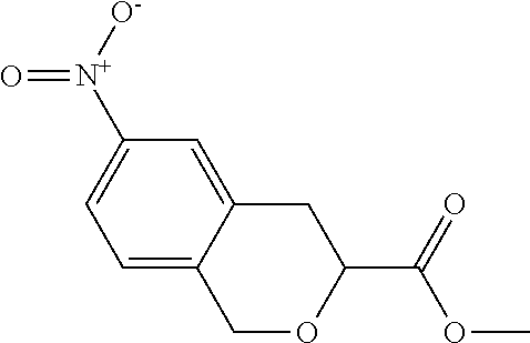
[N+](=O)(C1=CC=C2COC(C(OC)=O)CC2=C1)[O-]
